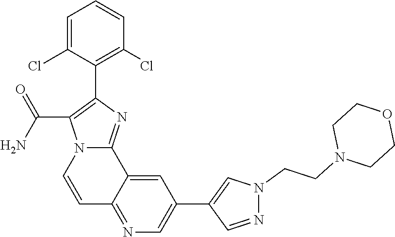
C1=C(Cl)C(C2=C(C(N)=O)N3C(=N2)C2=CC(C4=CN(CCN5CCOCC5)N=C4)=CN=C2C=C3)=C(Cl)C=C1
